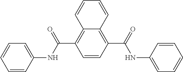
C1=CC(C(NC2=CC=CC=C2)=O)=C2C(=C1C(NC1=CC=CC=C1)=O)C=CC=C2
